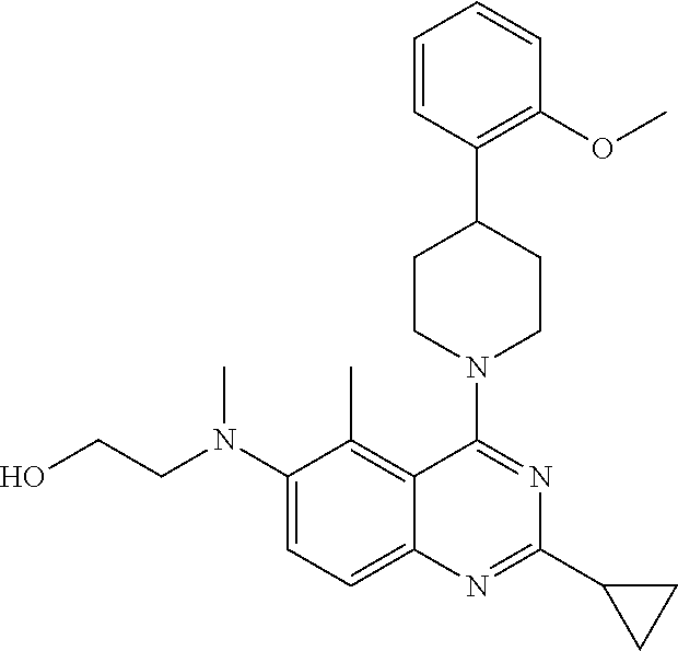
C1=CC(C2CCN(C3=NC(C4CC4)=NC4=CC=C(N(CCO)C)C(C)=C34)CC2)=C(OC)C=C1
